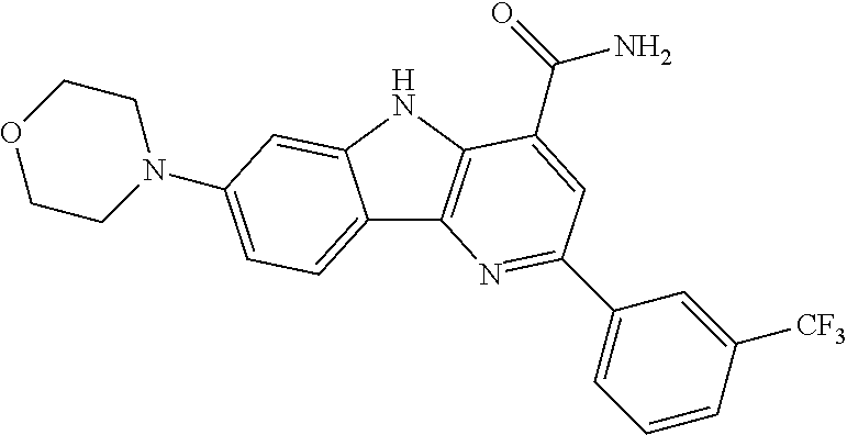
C12=CC=C(N3CCOCC3)C=C1NC1=C2N=C(C2=CC=CC([CF3])=C2)C=C1C(=O)N
